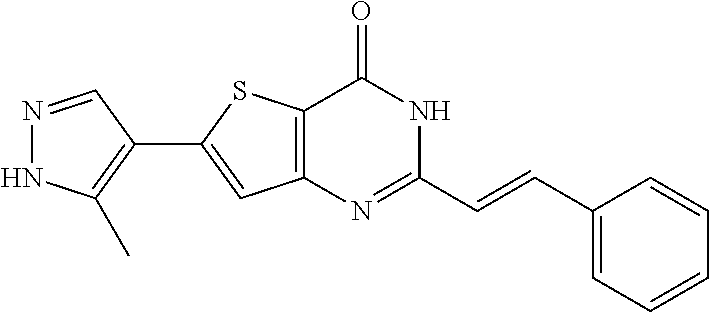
N1=CC(C2=CC3=C(S2)C(=O)NC(C=CC2=CC=CC=C2)=N3)=C(C)N1
